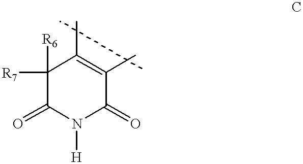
C1([R6])([R7])C(=O)N([H])C(=O)C(C)=C1C
